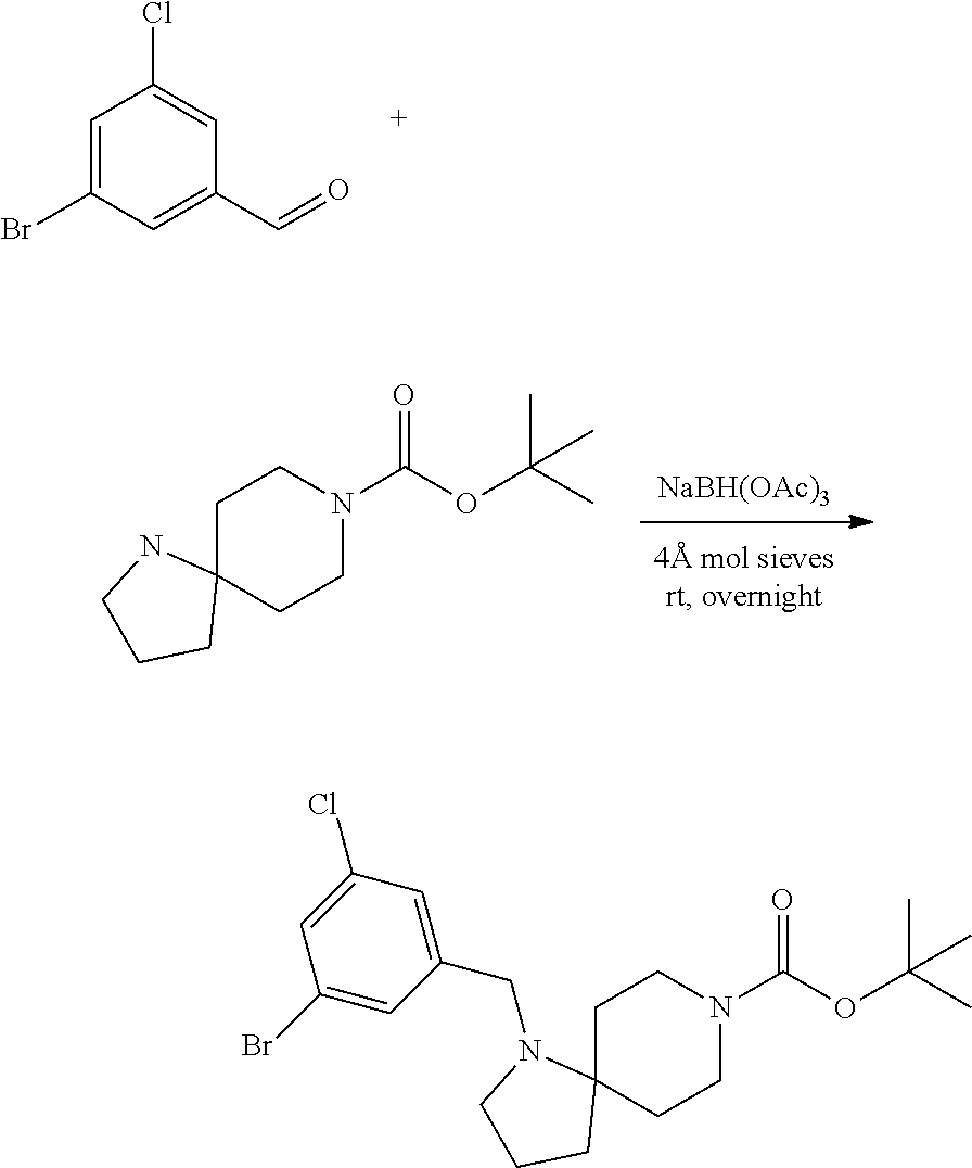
C1=C(Br)C=C(C=O)C=C1Cl.[NaBH(OAc)3].C1C2(CCN(C(OC(C)(C)C)=O)C1)NCCC2.C1C2(CCN(C(OC(C)(C)C)=O)C1)N(CC1=CC(Cl)=CC(Br)=C1)CCC2
